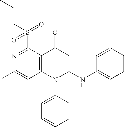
N1=C(S(CCC)(=O)=O)C2=C(C=C1C)N(C1=CC=CC=C1)C(NC1=CC=CC=C1)=CC2=O
